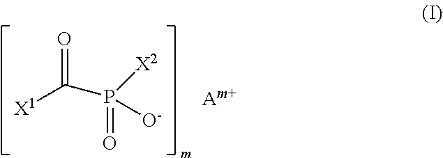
[X1]C(=O)P(=O)([O-])[X2]
